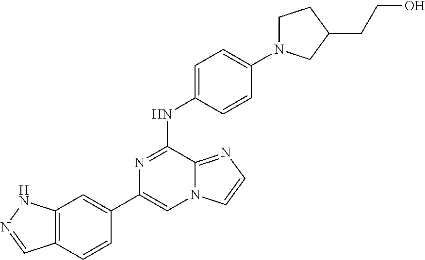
C1(C2=CC3=C(C=C2)C=NN3)=CN2C(=NC=C2)C(NC2=CC=C(N3CCC(CCO)C3)C=C2)=N1
